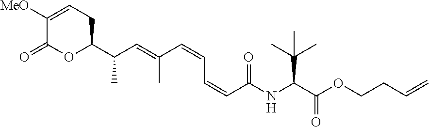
C1([MeO])=CCC(C(C)C=C(C)C=CC=CC(=O)NC(C(C)(C)C)C(=O)OCCC=C)OC1=O
